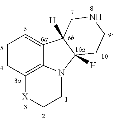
C1=CC2=C3C(=C1)C1([H])C([H])(N3CC[X]2)CCNC1
